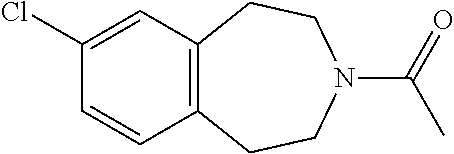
C12=C(C=C(Cl)C=C1)CCN(C(=O)C)CC2
